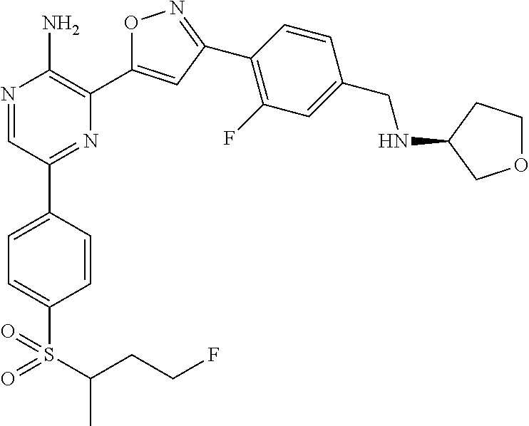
N1=CC(C2=CC=C(S(C(CCF)C)(=O)=O)C=C2)=NC(C2=CC(C3=C(F)C=C(CNC4COCC4)C=C3)=NO2)=C1N
